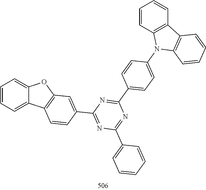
C1=CC=C2C(=C1)OC1=C2C=CC(C2=NC(C3=CC=CC=C3)=NC(C3=CC=C(N4C5=C(C=CC=C5)C5=C4C=CC=C5)C=C3)=N2)=C1
